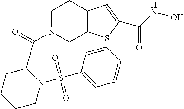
C1N(C(=O)C2CCCCN2S(C2=CC=CC=C2)(=O)=O)CC2=C(C1)C=C(C(NO)=O)S2
